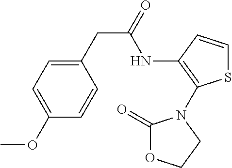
C1(OC)=CC=C(CC(=O)NC2=C(N3C(=O)OCC3)SC=C2)C=C1
